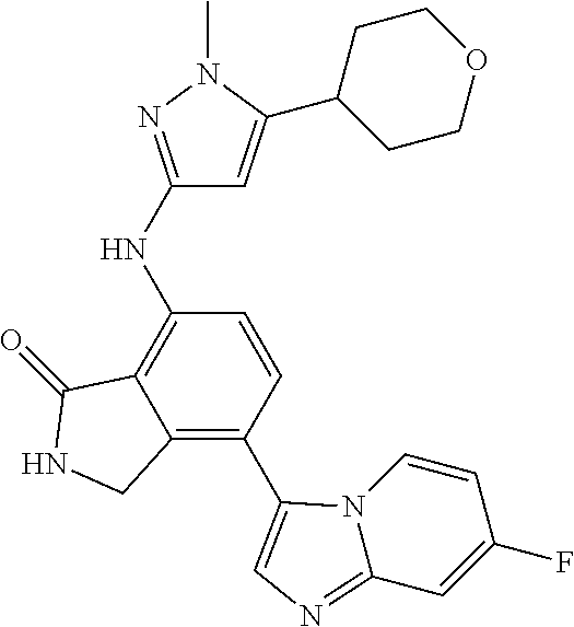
C12=C(C3=CN=C4C=C(F)C=CN43)C=CC(NC3=NN(C)C(C4CCOCC4)=C3)=C1C(=O)NC2
